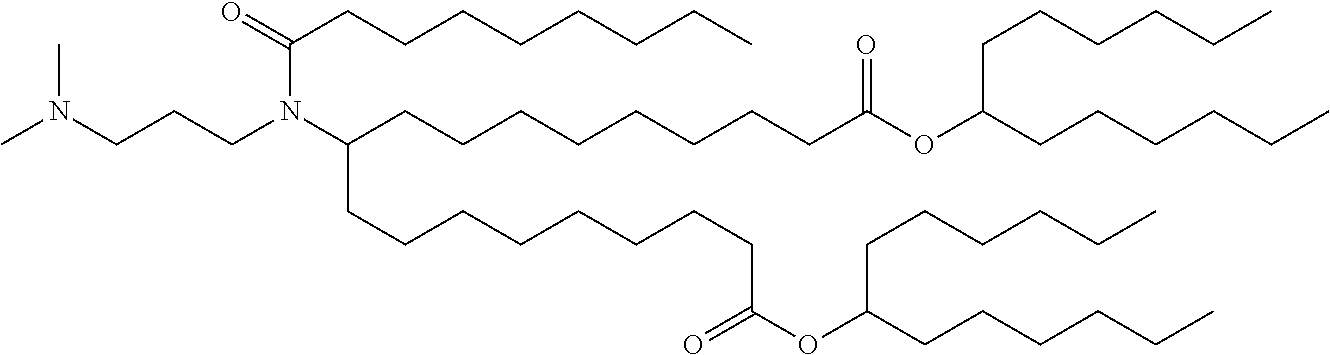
CN(CCCN(C(CCCCCCCCC(=O)OC(CCCCCC)CCCCCC)CCCCCCCCC(=O)OC(CCCCCC)CCCCCC)C(CCCCCCCC)=O)C
